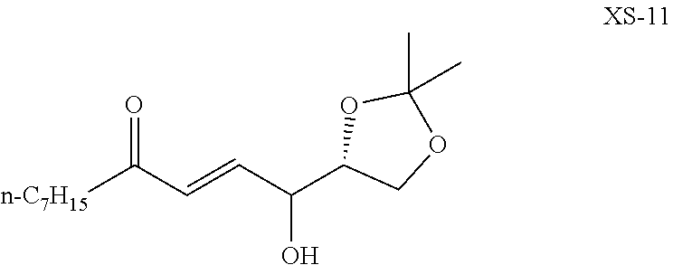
C1(C(C=CC([n-C7H15])=O)O)COC(C)(C)O1
